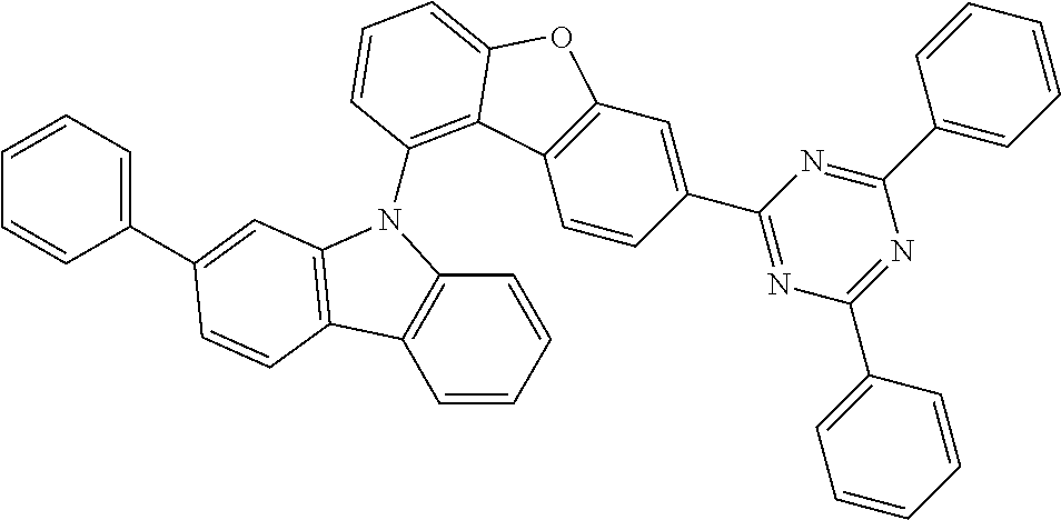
C1=CC=CC2=C1C1=C(N2C2=C3C4=C(C=C(C5=NC(C6=CC=CC=C6)=NC(C6=CC=CC=C6)=N5)C=C4)OC3=CC=C2)C=C(C2=CC=CC=C2)C=C1
